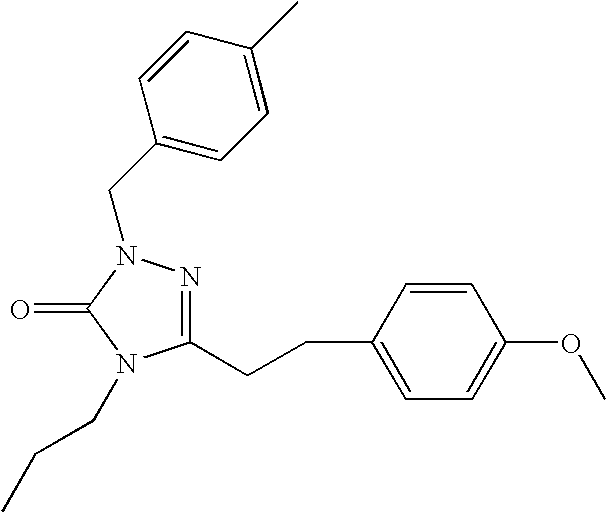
C1=CC(CCC2=NN(CC3=CC=C(C)C=C3)C(=O)N2CCC)=CC=C1OC
